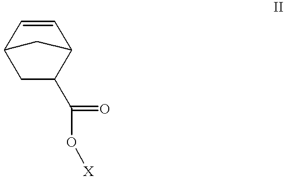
C1C(C(O[X])=O)C2C=CC1C2
